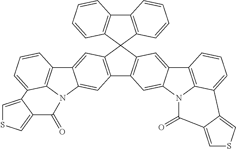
C12=C(C=CC=C1)C1(C3=C2C=CC=C3)C2=C(C3=C1C=C1C(=C3)N3C4=C1C=CC=C4C1=CSC=C1C3=O)C=C1C(=C2)C2=C3N1C(=O)C1=CSC=C1C3=CC=C2
